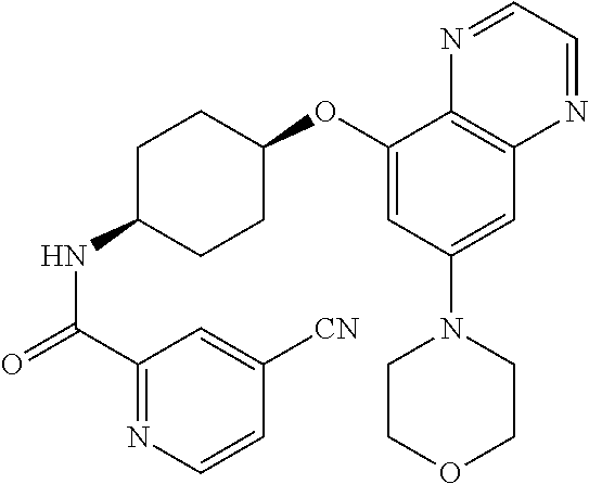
C1(C(=O)NC2CCC(OC3=CC(N4CCOCC4)=CC4=C3N=CC=N4)CC2)=NC=CC([CN])=C1
